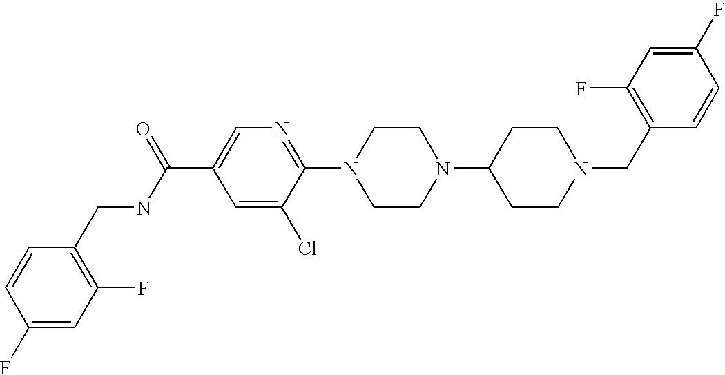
C1(F)=CC(F)=C(CN2CCC(N3CCN(C4=NC=C(C(NCC5=C(F)C=C(F)C=C5)=O)C=C4Cl)CC3)CC2)C=C1
